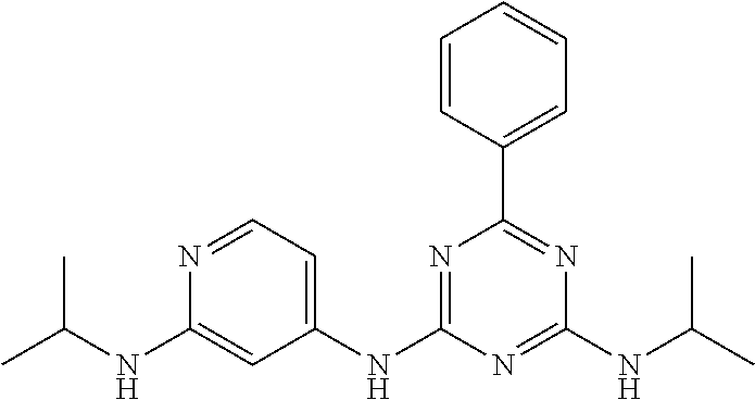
N1=CC=C(NC2=NC(C3=CC=CC=C3)=NC(NC(C)C)=N2)C=C1NC(C)C
